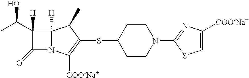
C12([H])N(C([COO-Na+])=C(SC3CCN(C4=NC([COO-Na+])=CS4)CC3)C1C)C(=O)C2([H])C(C)O
